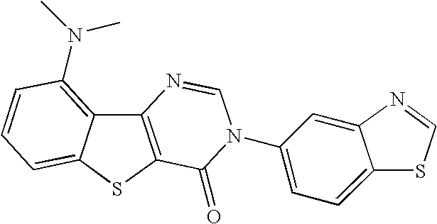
C12=C(SC3=CC=CC(N(C)C)=C13)C(=O)N(C1=CC=C3SC=NC3=C1)C=N2
